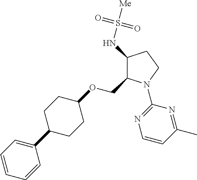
C1(NS([Me])(=O)=O)C(COC2CCC(C3=CC=CC=C3)CC2)N(C2=NC=CC(C)=N2)CC1
